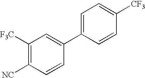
C1([F3C])=C([NC])C=CC(C2=CC=C([CF3])C=C2)=C1
